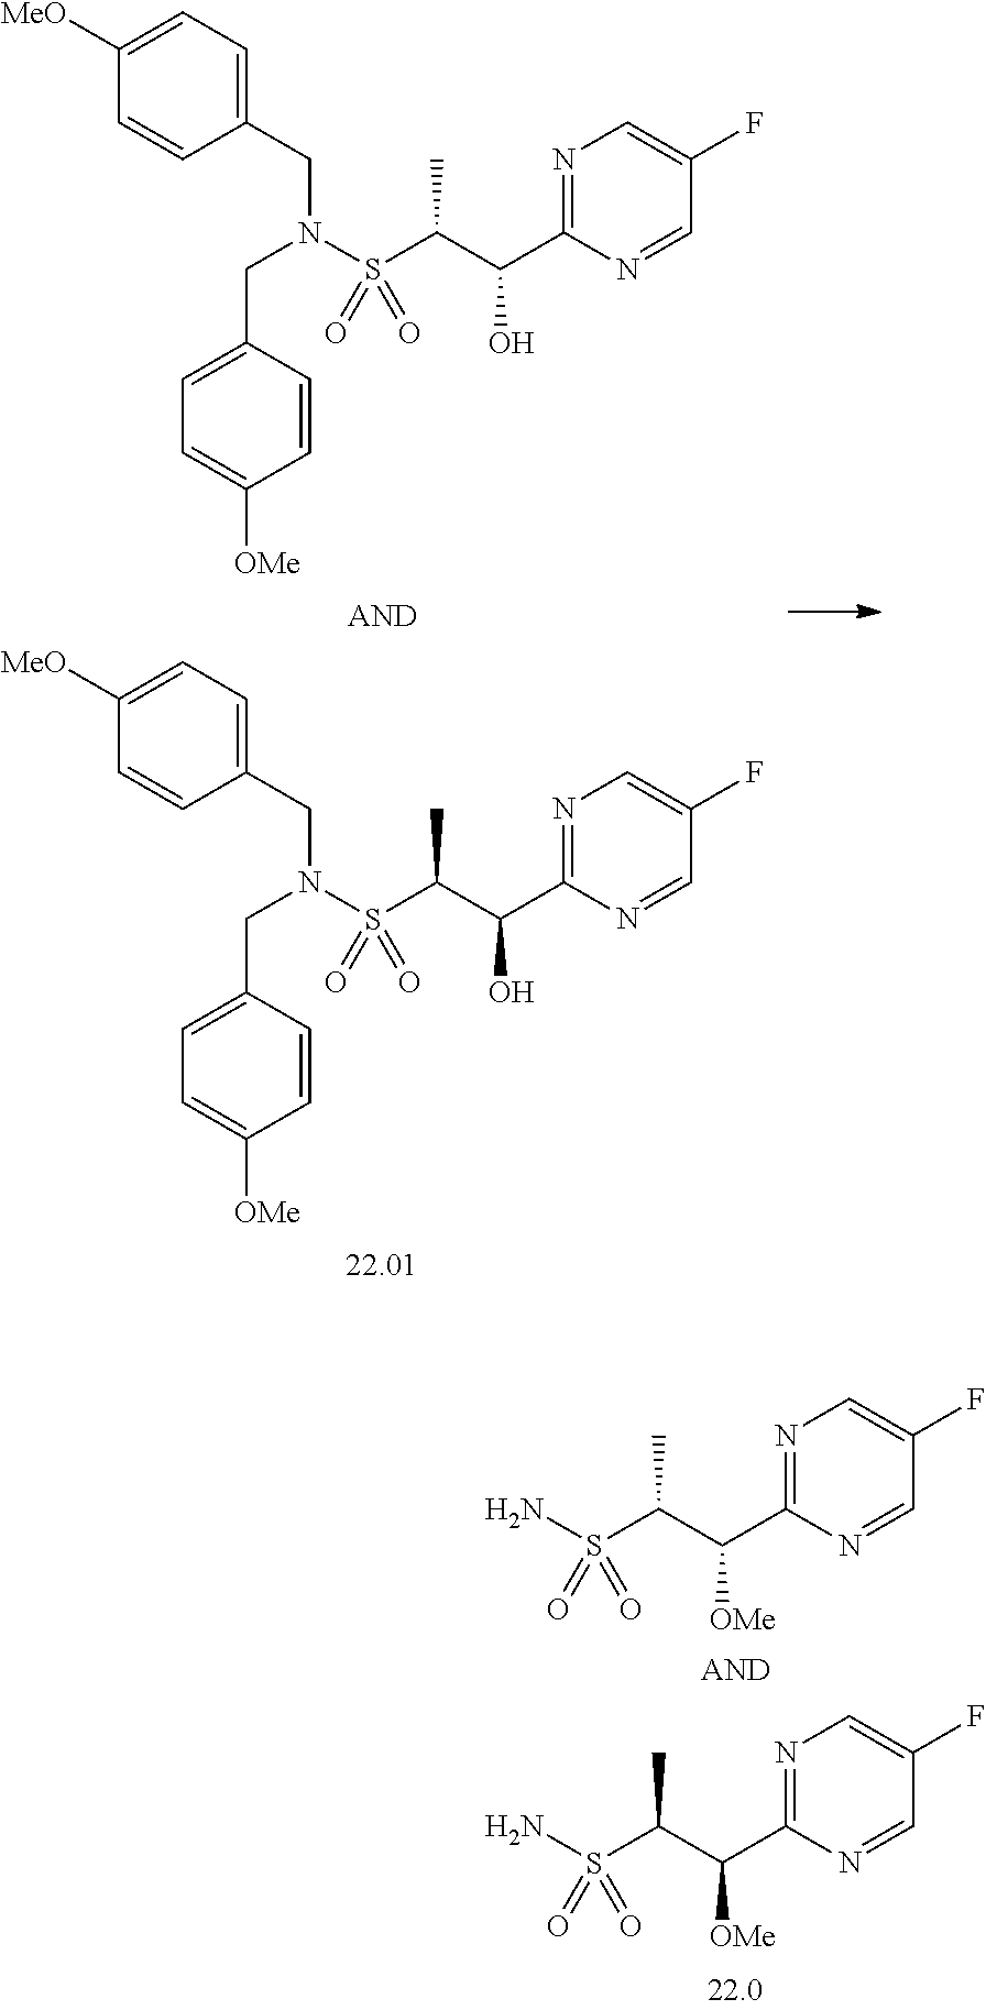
N(S(C(C(C1=NC=C(F)C=N1)O)C)(=O)=O)(CC1=CC=C([MeO])C=C1)CC1=CC=C([OMe])C=C1.N(S(C(C(C1=NC=C(F)C=N1)O)C)(=O)=O)(CC1=CC=C([MeO])C=C1)CC1=CC=C([OMe])C=C1.NS(C(C(C1=NC=C(F)C=N1)[OMe])C)(=O)=O.NS(C(C(C1=NC=C(F)C=N1)[OMe])C)(=O)=O
